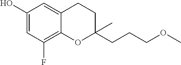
C1(O)=CC(F)=C2C(=C1)CCC(CCCOC)(C)O2
